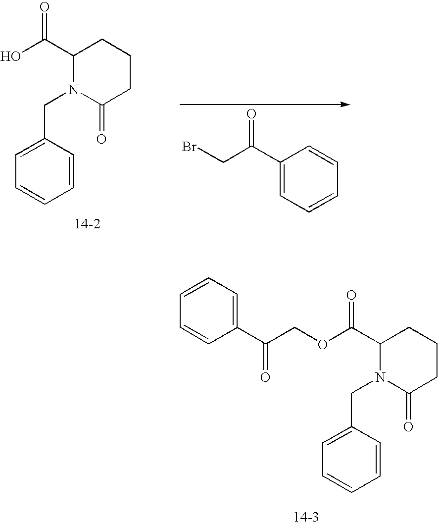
C1(C(O)=O)N(CC2=CC=CC=C2)C(=O)CCC1.C1(C(CBr)=O)=CC=CC=C1.C1(C(OCC(C2=CC=CC=C2)=O)=O)N(CC2=CC=CC=C2)C(=O)CCC1
